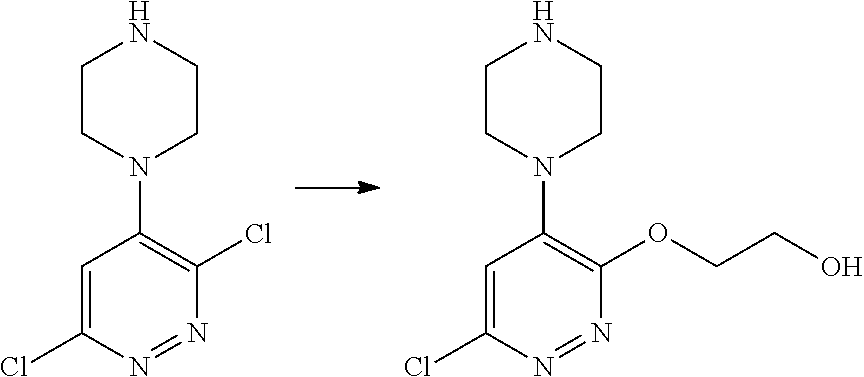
C1CN(C2=C(Cl)N=NC(Cl)=C2)CCN1.C1CN(C2=C(OCCO)N=NC(Cl)=C2)CCN1
